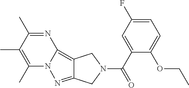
C12=C3N=C(C)C(C)=C(C)N3N=C1CN(C(C1=CC(F)=CC=C1OCC)=O)C2
